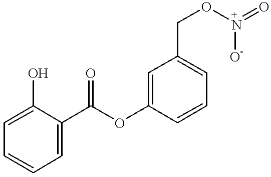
C1=C(O)C(C(OC2=CC(CO[N+](=O)[O-])=CC=C2)=O)=CC=C1
